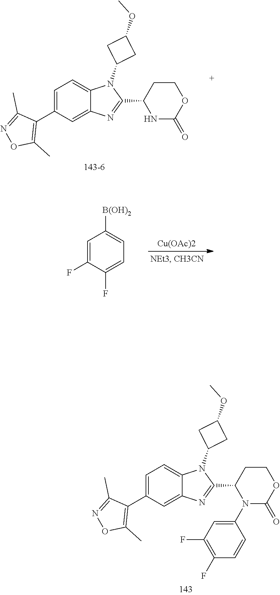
C1=C(C2=C(C)ON=C2C)C=C2C(=C1)N(C1CC(OC)C1)C(C1CCOC(=O)N1C1=CC(F)=C(F)C=C1)=N2.[Cu(OAc)2].C1=C(F)C(F)=CC=C1[B(OH)2].C1=C(C2=C(C)ON=C2C)C=C2C(=C1)N(C1CC(OC)C1)C(C1CCOC(=O)N1)=N2
